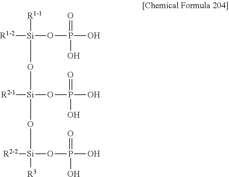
[R1-2][Si]([R1-1])(O[Si]([R2-1])(OP(O)(=O)O)O[Si]([R2-2])([R3])OP(O)(=O)O)OP(O)(O)=O
